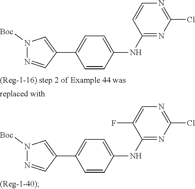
C1=CC(NC2=NC(Cl)=NC=C2F)=CC=C1C1=CN([Boc])N=C1.C1=CC(NC2=NC(Cl)=NC=C2)=CC=C1C1=CN([Boc])N=C1
